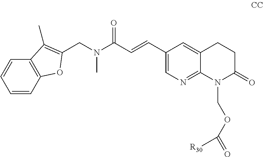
C1(C=CC(=O)N(C)CC2=C(C)C3=C(C=CC=C3)O2)=CN=C2C(=C1)CCC(=O)N2COC(=O)[R30]
